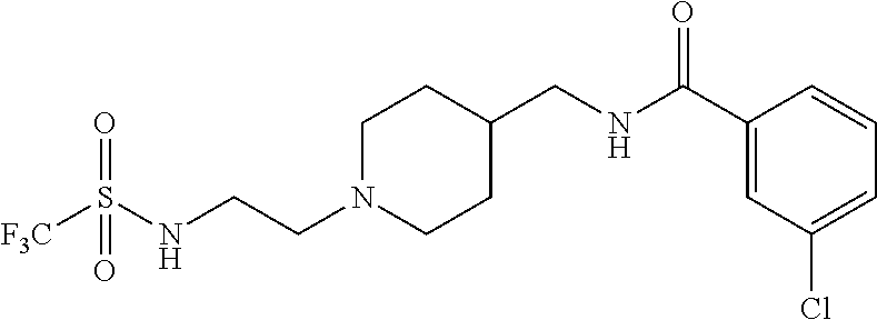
C(CN1CCC(CNC(C2=CC(Cl)=CC=C2)=O)CC1)NS([F3C])(=O)=O
